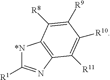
[*N]1C([R1])=NC2=C1C([R8])=C([R9])C([R10])=C2[R11]
